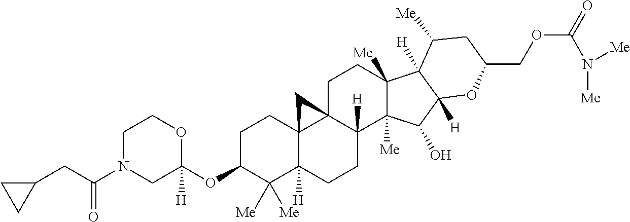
C1C(OC2([H])OCCN(C(CC3CC3)=O)C2)C([Me])([Me])C2([H])C3(C1)C1(C([H])(CC2)C2([Me])C([Me])(CC1)C1([H])C([H])(C2O)OC(COC(=O)N([Me])[Me])CC1[Me])C3
